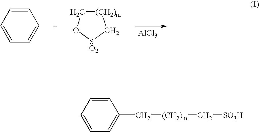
C1=CC=CC=C1.[(CH2)m]1CO[SO2]C1.[AlCl3].C1=CC=CC=C1C[(CH2)m]C[SO3H]
